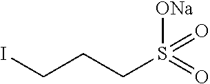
ICCCS(=O)([ONa])=O
